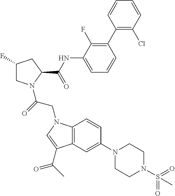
C1(F)CN(C(=O)CN2C3=C(C=C(N4CCN(S(=O)(=O)C)CC4)C=C3)C(C(C)=O)=C2)C(C(NC2=CC=CC(C3=C(Cl)C=CC=C3)=C2F)=O)C1
